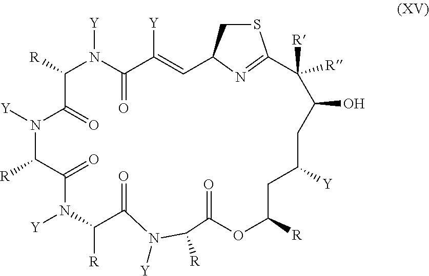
C1([R])N([Y])C(=O)C([Y])=CC2CSC(=N2)C([R])([R])C(O)CC([Y])CC([R])OC(=O)C([R])N([Y])C(=O)C([R])N([Y])C(=O)C([R])N([Y])C1=O
